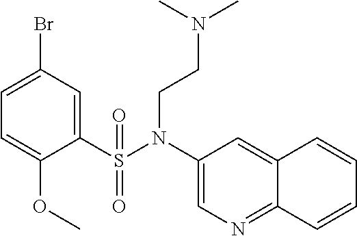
C1=C(Br)C=C(S(N(C2=CN=C3C(=C2)C=CC=C3)CCN(C)C)(=O)=O)C(OC)=C1
